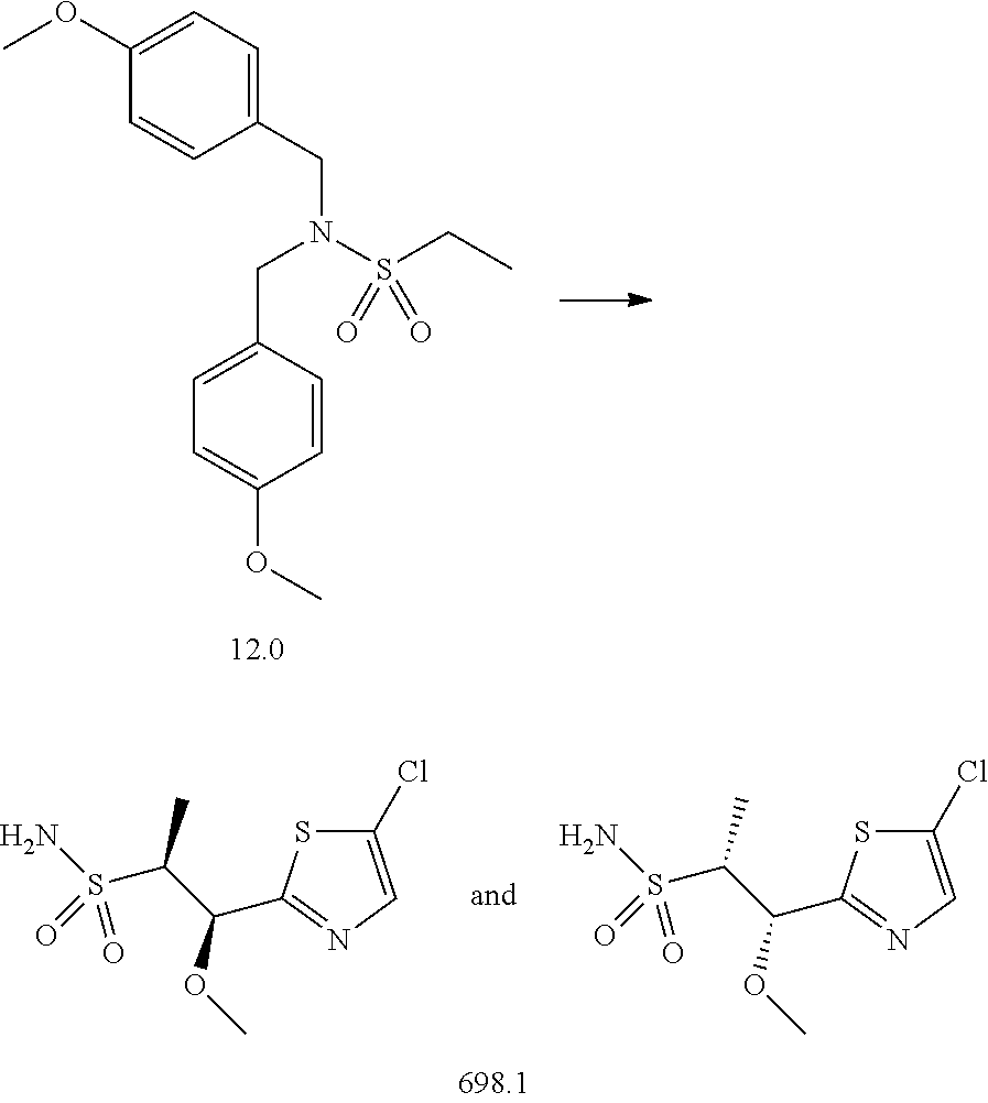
C1=C(OC)C=CC(CN(CC2=CC=C(OC)C=C2)S(CC)(=O)=O)=C1.C(C(OC)C1=NC=C(Cl)S1)(C)S(N)(=O)=O.C(C(OC)C1=NC=C(Cl)S1)(C)S(N)(=O)=O
